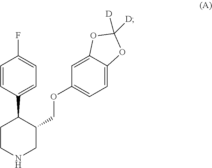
C1=CC(C2CCNCC2COC2=CC=C3C(=C2)OC([D])([D])O3)=CC=C1F
